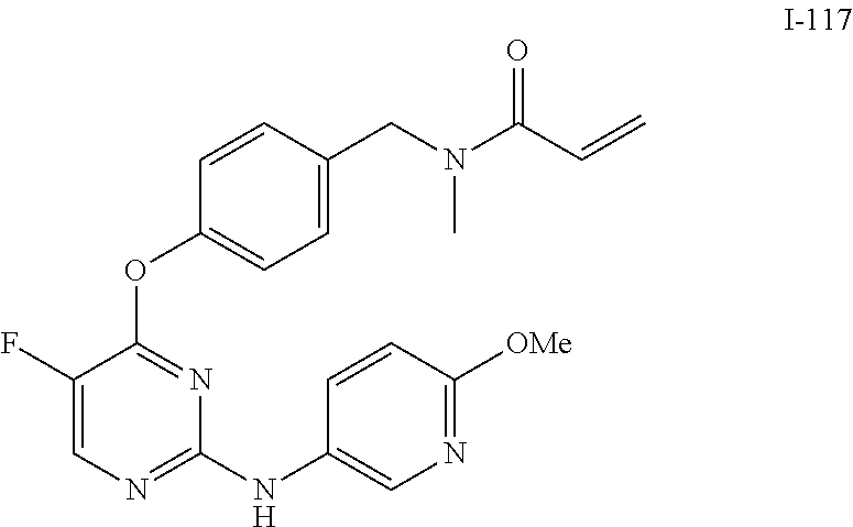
C1(F)=CN=C(NC2=CN=C([OMe])C=C2)N=C1OC1=CC=C(CN(C(C=C)=O)C)C=C1
